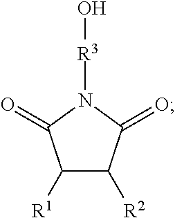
C1([R1])C([R2])C(=O)N([R3]O)C1=O
